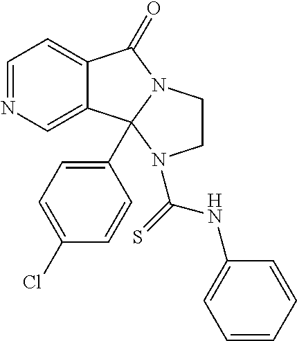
C1=NC=C2C(=C1)C(=O)N1CCN(C(NC3=CC=CC=C3)=S)C21C1=CC=C(Cl)C=C1
